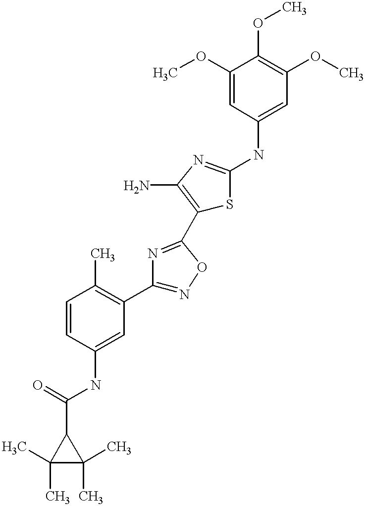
C1(C(=O)NC2=CC(C3=NOC(C4=C(N)N=C(NC5=CC(OC)=C(OC)C(OC)=C5)S4)=N3)=C(C)C=C2)C(C)(C)C1(C)C
